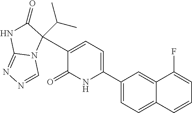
C1(C2=CC=C(C3(C(C)C)N4C(=NN=C4)NC3=O)C(=O)N2)=CC=C2C(=C1)C(F)=CC=C2
